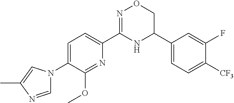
C1=C(N2C=NC(C)=C2)C(OC)=NC(C2=NOCC(C3=CC=C([CF3])C(F)=C3)N2)=C1
